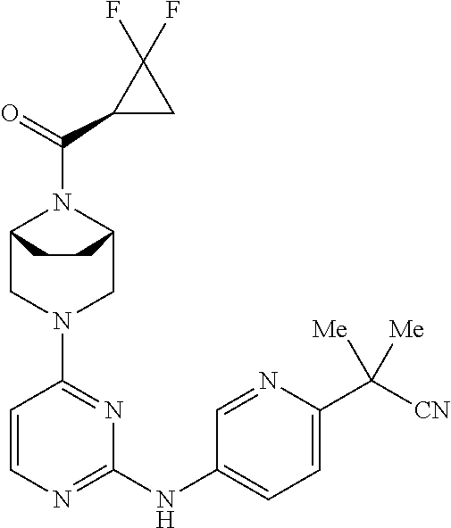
C12CN(C3=NC(NC4=CC=C(C([CN])([Me])[Me])N=C4)=NC=C3)CC(N1C(=O)C1C(F)(F)C1)CC2
